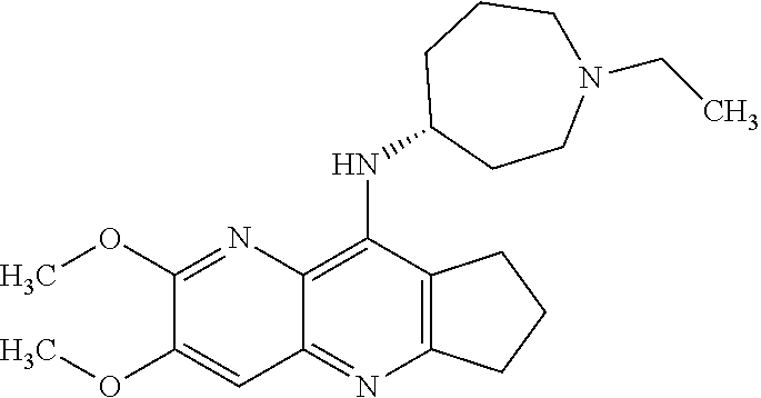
C12=C(C(NC3CCN(CC)CCC3)=C3C(=N1)C=C(OC)C(OC)=N3)CCC2
